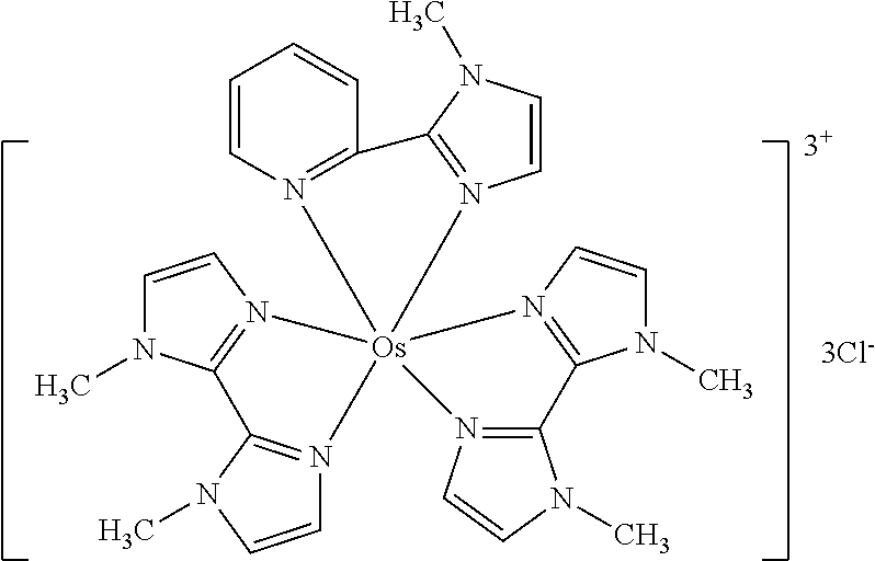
[3Cl-].[3+].C1=CN2=C(C=C1)C1=N([Os]234(N2=C(N(C)C=C2)C2=N3C=CN2C)N2=C(N(C)C=C2)C2=N4C=CN2C)C=CN1C
